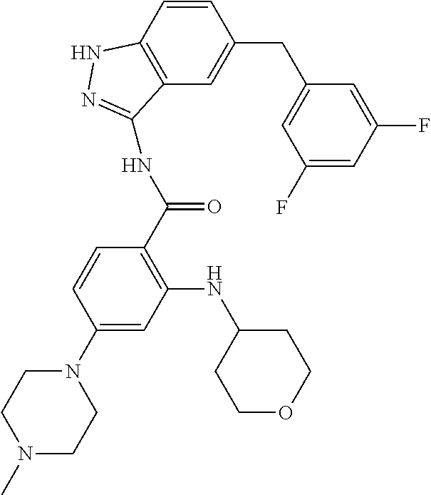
C1=CC(CC2=CC(F)=CC(F)=C2)=CC2=C1NN=C2NC(C1=C(NC2CCOCC2)C=C(N2CCN(C)CC2)C=C1)=O
